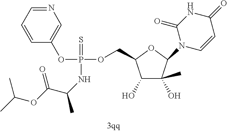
C1=CC=NC=C1OP(OCC1C(O)C(O)(C)C(N2C=CC(=O)NC2=O)O1)(=S)NC(C)C(OC(C)C)=O
